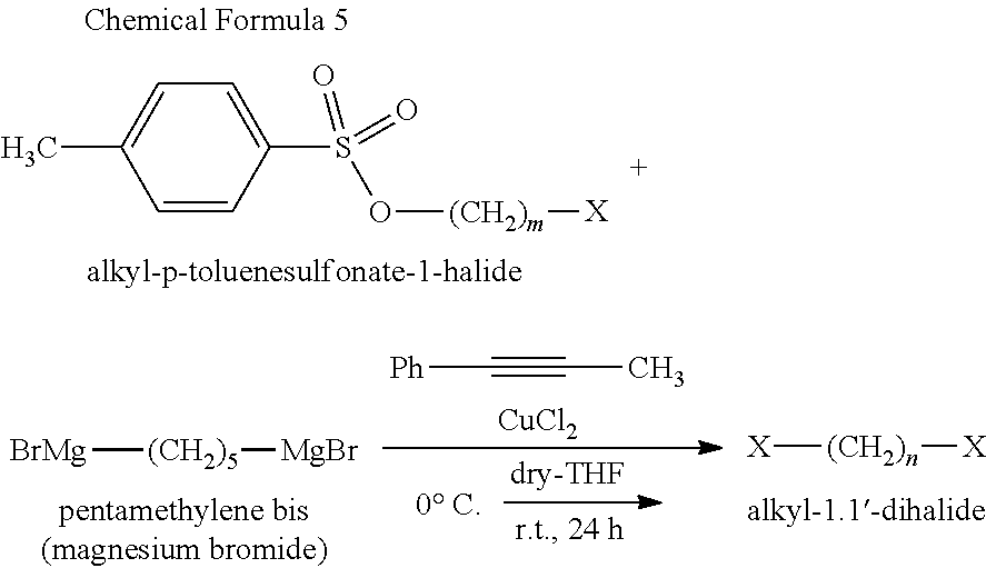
C1=C(C)C=CC(S(=O)(=O)O[(CH2)m][X])=C1.C(#CC)[Ph].[CuCl2].[BrMg][(CH2)5][MgBr].[X][(CH2)n][X]
